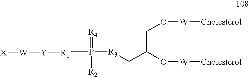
[X][W][Y][R1].CP([R3]CC(CO[W][Cholesterol])O[W][Cholesterol])(=[R4])[R2]
